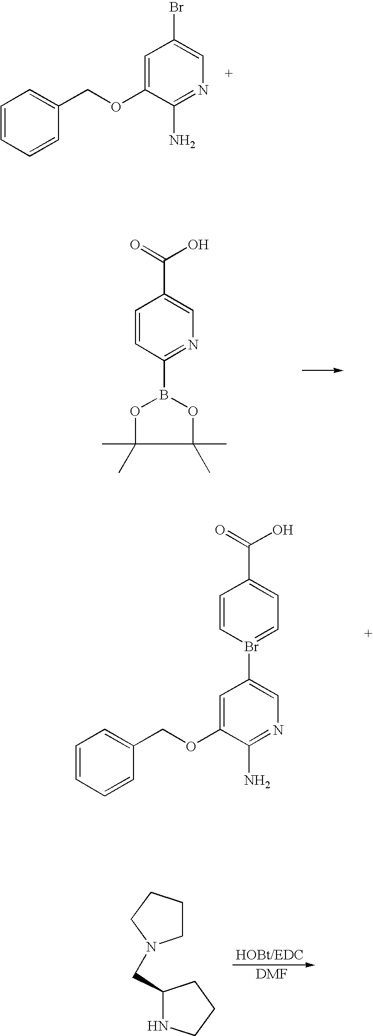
C1=CC(COC2=CC(Br)=CN=C2N)=CC=C1.C1=CC(C(=O)O)=CN=C1B1OC(C)(C)C(C)(C)O1.C1=CC(COC2=CC(Br3=CC=C(C(=O)O)C=C3)=CN=C2N)=CC=C1.C1(CN2CCCC2)NCCC1
